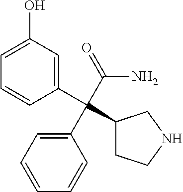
C1=C(O)C=C(C(C2=CC=CC=C2)(C2CCNC2)C(=O)N)C=C1
